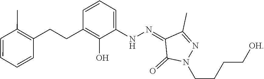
C1(=NNC2=CC=CC(CCC3=C(C)C=CC=C3)=C2O)C(C)=NN(CCCC[OH])C1=O
